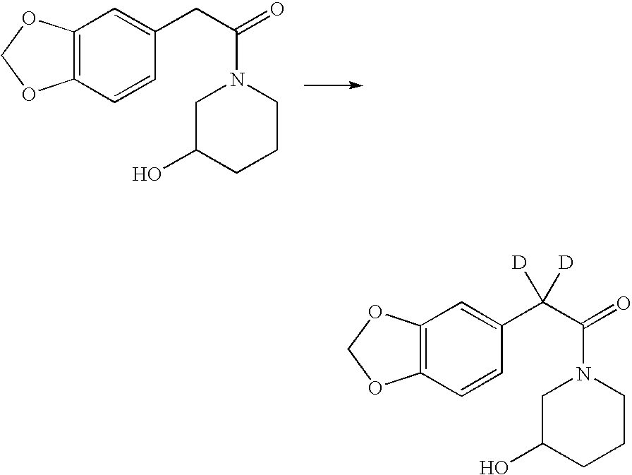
C12=C(C=CC(CC(=O)N3CC(O)CCC3)=C1)OCO2.C12=C(C=CC(C(C(=O)N3CC(O)CCC3)([D])[D])=C1)OCO2
